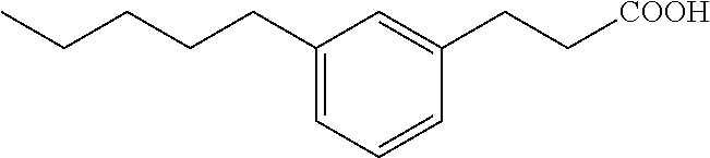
C1(CCCCC)=CC=CC(CC[COOH])=C1
